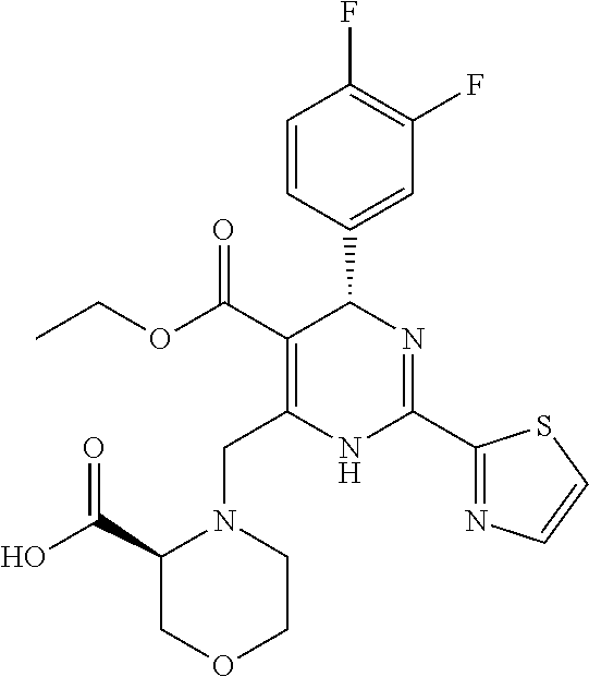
C1=CC(C2C(C(=O)OCC)=C(CN3C(C(O)=O)COCC3)NC(C3=NC=CS3)=N2)=CC(F)=C1F
